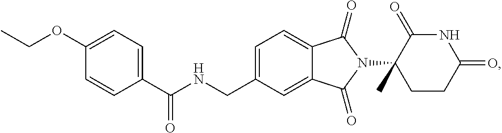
C1=C(CNC(C2=CC=C(OCC)C=C2)=O)C=C2C(=C1)C(=O)N(C1(C)CCC(=O)NC1=O)C2=O
